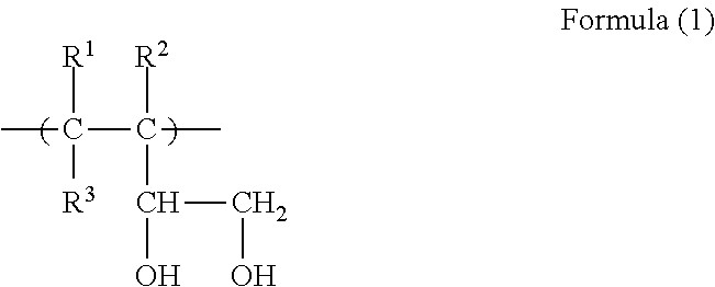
[R1]C(C([R2])(C)C(CO)O)(C)[R3]
